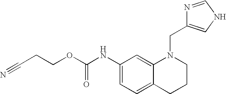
C1(NC(OCCC#N)=O)=CC=C2C(=C1)N(CC1=CNC=N1)CCC2
